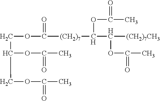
C(OC(=O)[(CH2)7]C(C(OC(=O)C)[(CH2)7CH3])OC(=O)C)C(OC(=O)C)COC(=O)C
